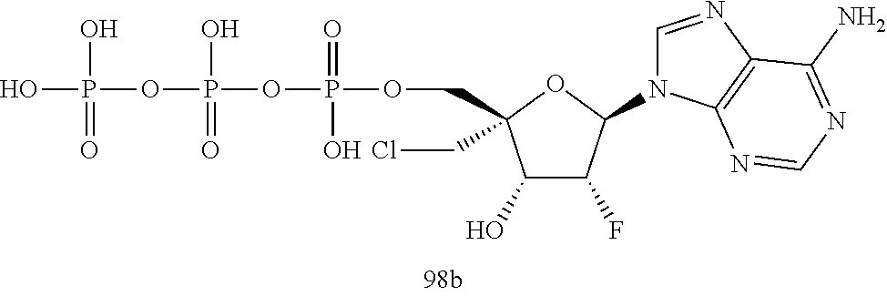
O(P(=O)(O)OCC1(CCl)C(O)C(F)C(N2C=NC3=C2N=CN=C3N)O1)P(OP(O)(O)=O)(O)=O
